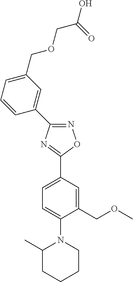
N1=C(C2=CC(COCC(O)=O)=CC=C2)N=C(C2=CC=C(N3C(C)CCCC3)C(COC)=C2)O1
